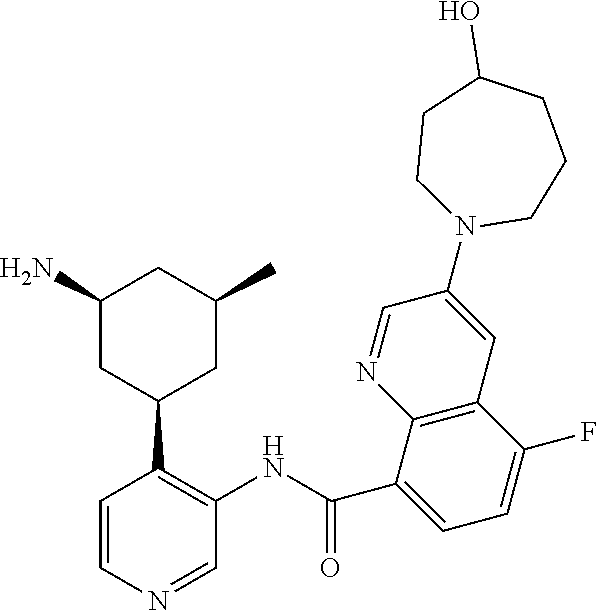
C1=CN=CC(NC(C2=CC=C(F)C3=C2N=CC(N2CCCC(O)CC2)=C3)=O)=C1C1CC(C)CC(N)C1
